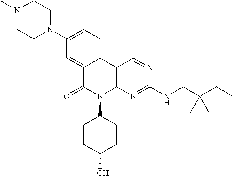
C1(N2CCN(C)CC2)=CC=C2C(=C1)C(=O)N(C1CCC(O)CC1)C1=C2C=NC(NCC2(CC)CC2)=N1
